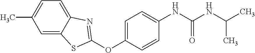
C1(OC2=NC3=CC=C(C)C=C3S2)=CC=C(NC(NC(C)C)=O)C=C1
